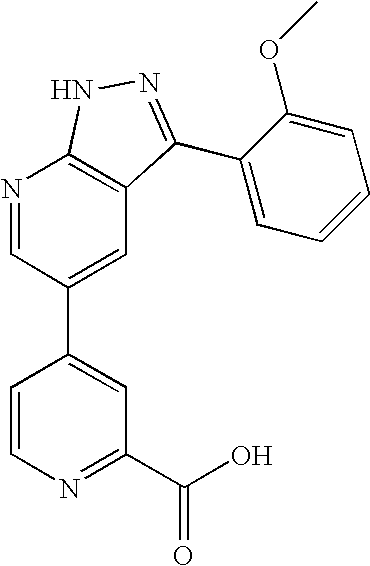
N1=CC(C2=CC(C(O)=O)=NC=C2)=CC2=C1NN=C2C1=CC=CC=C1OC
